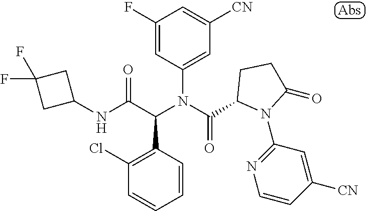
N(C(C(N(C(=O)C1N(C2=NC=CC([CN])=C2)C(=O)CC1)C1=CC([CN])=CC(F)=C1)C1=C(Cl)C=CC=C1)=O)C1CC(F)(F)C1
